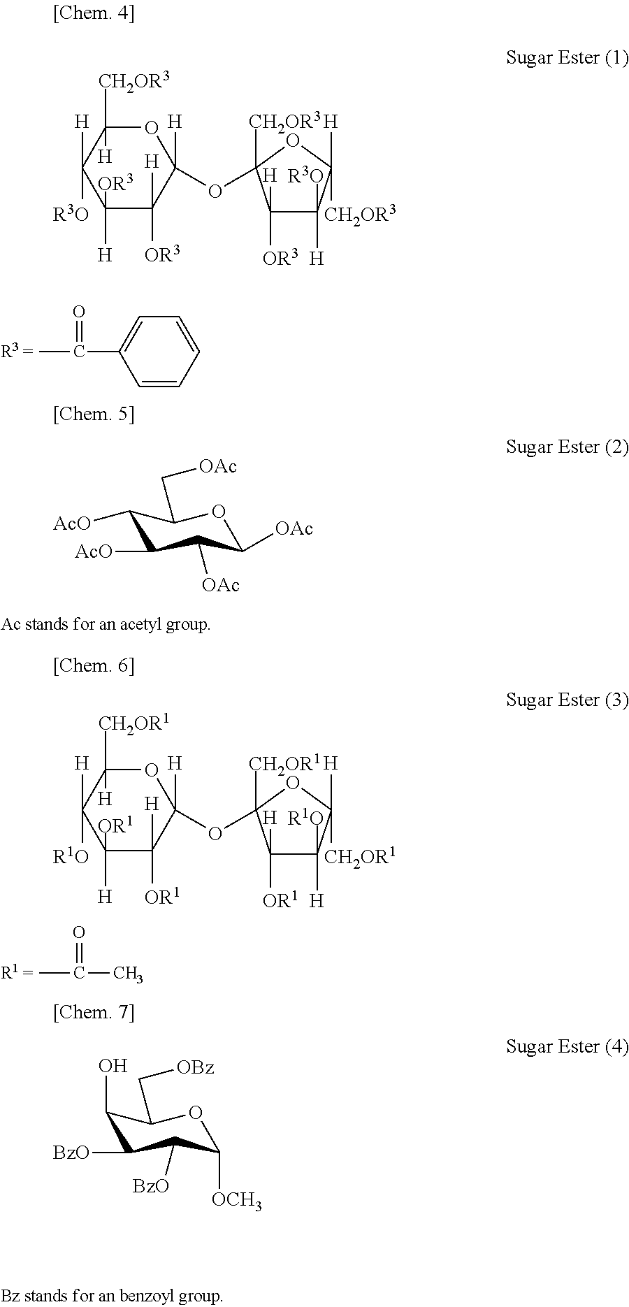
C1=CC=CC=C1C(C)=O.CC(C)=O.C1([AcO])C([AcO])C([OAc])C([OAc])OC1C[OAc].C1(O)C([BzO])C([BzO])C([OCH3])OC1C[OBz].O1C([H])([CH2OR3])C([H])([R3O])C([H])([OR3])C([H])([OR3])C1([H])OC1([CH2OR3])C([OR3])([H])C([H])([R3O])C([H])([CH2OR3])O1.O1C([H])([CH2OR1])C([H])([R1O])C([H])([OR1])C([H])([OR1])C1([H])OC1([CH2OR1])C([OR1])([H])C([H])([R1O])C([H])([CH2OR1])O1
